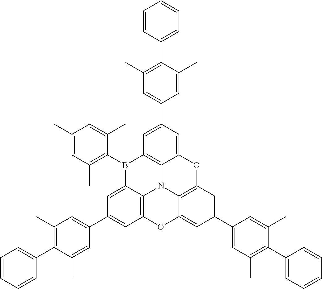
B1(C2=C(C)C=C(C)C=C2C)C2=C3N4C5=C(C=C(C6=CC(C)=C(C7=CC=CC=C7)C(C)=C6)C=C15)OC1=CC(C5=CC(C)=C(C6=CC=CC=C6)C(C)=C5)=CC(=C41)OC3=CC(C1=CC(C)=C(C3=CC=CC=C3)C(C)=C1)=C2
